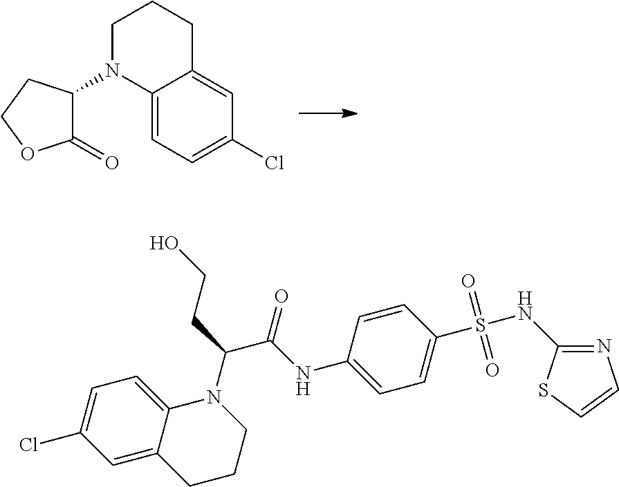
C12=CC=C(Cl)C=C1CCCN2C1C(=O)OCC1.C1=C2C(=CC=C1Cl)N(C(C(NC1=CC=C(S(NC3=NC=CS3)(=O)=O)C=C1)=O)CCO)CCC2
